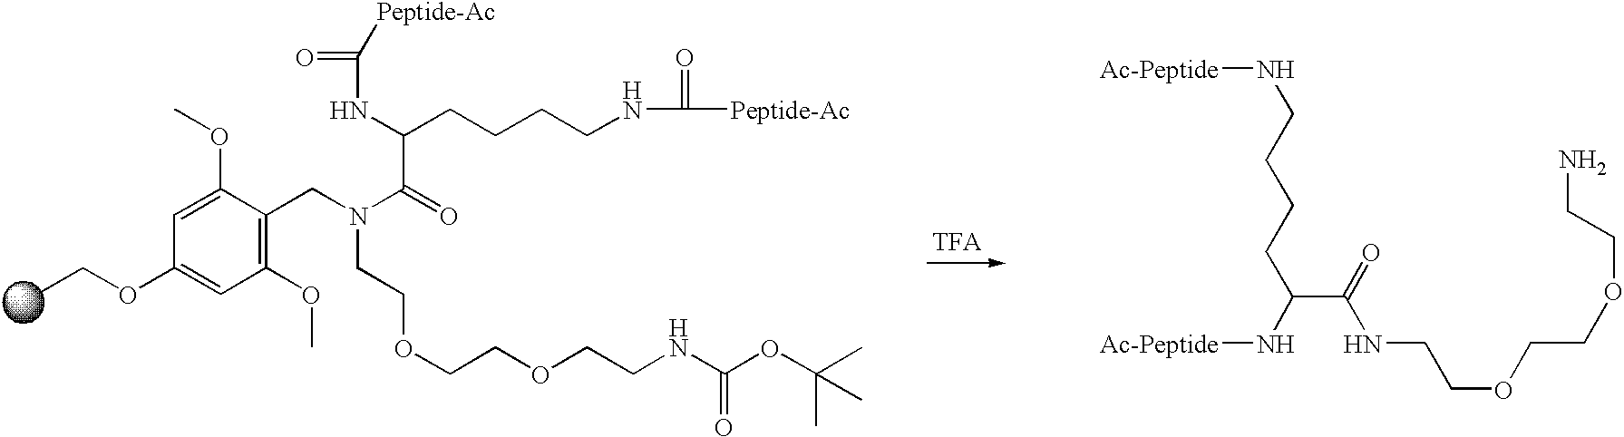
C1(OCC)=CC(OC)=C(CN(CCOCCOCCNC(OC(C)(C)C)=O)C(C(NC(=O)[Peptide-Ac])CCCCNC([Peptide-Ac])=O)=O)C(OC)=C1.C(C(=O)NCCOCCOCCN)(CCCCN[Ac-Peptide])N[Ac-Peptide]
